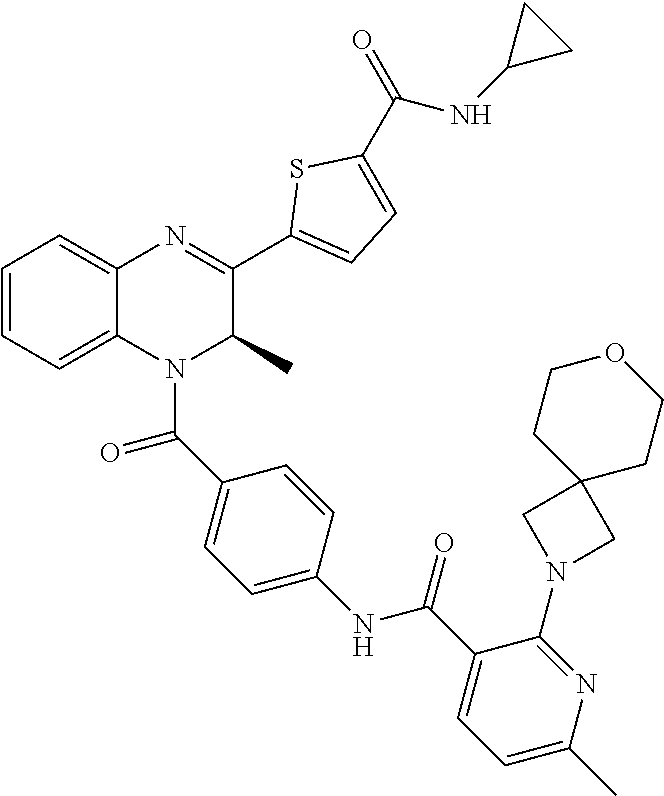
C1=CC=C2C(=C1)N=C(C1=CC=C(C(=O)NC3CC3)S1)C(C)N2C(C1=CC=C(NC(C2=CC=C(C)N=C2N2CC3(C2)CCOCC3)=O)C=C1)=O
